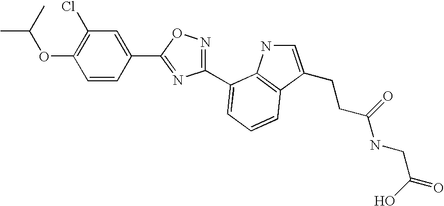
C1=CC(C2=NC(C3=CC=CC4=C3NC=C4CCC(NCC(=O)O)=O)=NO2)=CC(Cl)=C1OC(C)C
